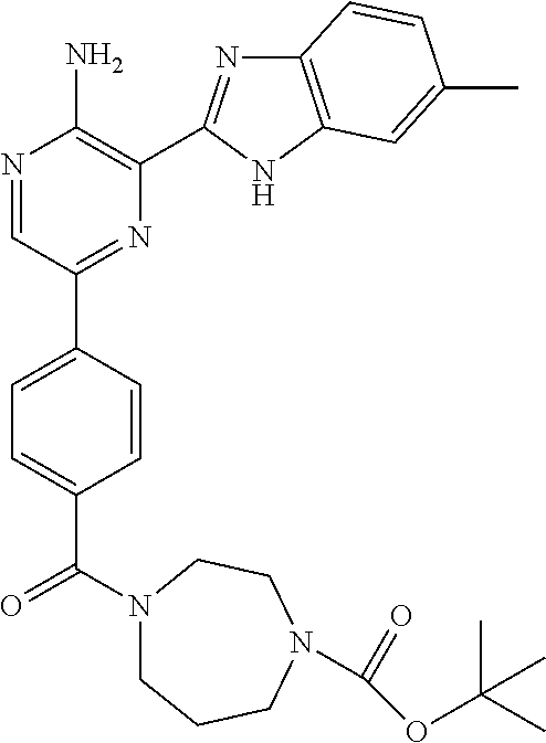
N1=CC(C2=CC=C(C(=O)N3CCCN(C(=O)OC(C)(C)C)CC3)C=C2)=NC(C2=NC3=C(N2)C=C(C)C=C3)=C1N
